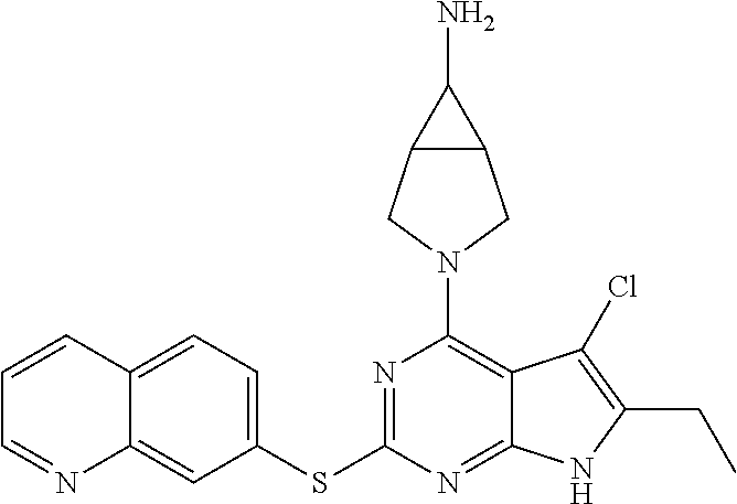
C12=CC=C(SC3=NC(N4CC5C(C4)C5N)=C4C(=N3)NC(CC)=C4Cl)C=C1N=CC=C2
